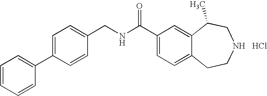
N(CC1=CC=C(C2=CC=CC=C2)C=C1)C(C1=CC=C2C(=C1)C(C)CNCC2)=O.Cl
